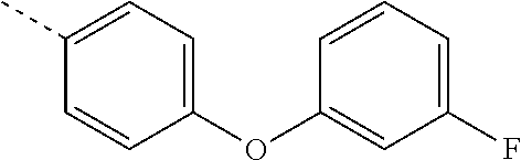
O(C1=CC(F)=CC=C1)C1=CC=C(C)C=C1
